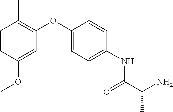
C1=CC(OC)=CC(OC2=CC=C(NC(C(N)C)=O)C=C2)=C1C
